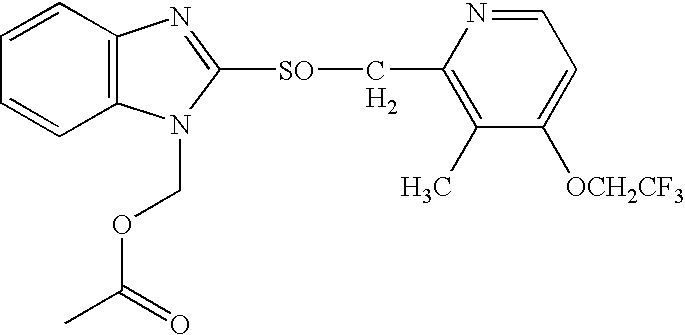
C12=C(N(COC(C)=O)C([SO]CC3=C(C)C([OCH2CF3])=CC=N3)=N1)C=CC=C2.[H2]
